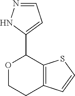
C12=C(SC=C1)C(C1=CC=NN1)OCC2
